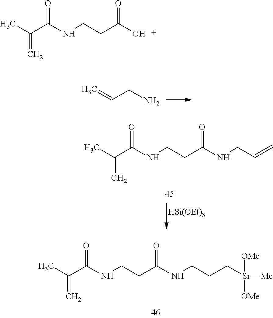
C=CCN.CC(C(NCCC(NCC=C)=O)=O)=C.[HSi(OEt)3].CC(C(NCCC(NCCC[Si]([Me])([OMe])[OMe])=O)=O)=C.CC(C(NCCC(O)=O)=O)=C
